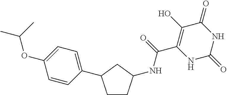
C(C1=C(O)C(=O)NC(=O)N1)(=O)NC1CCC(C2=CC=C(OC(C)C)C=C2)C1
